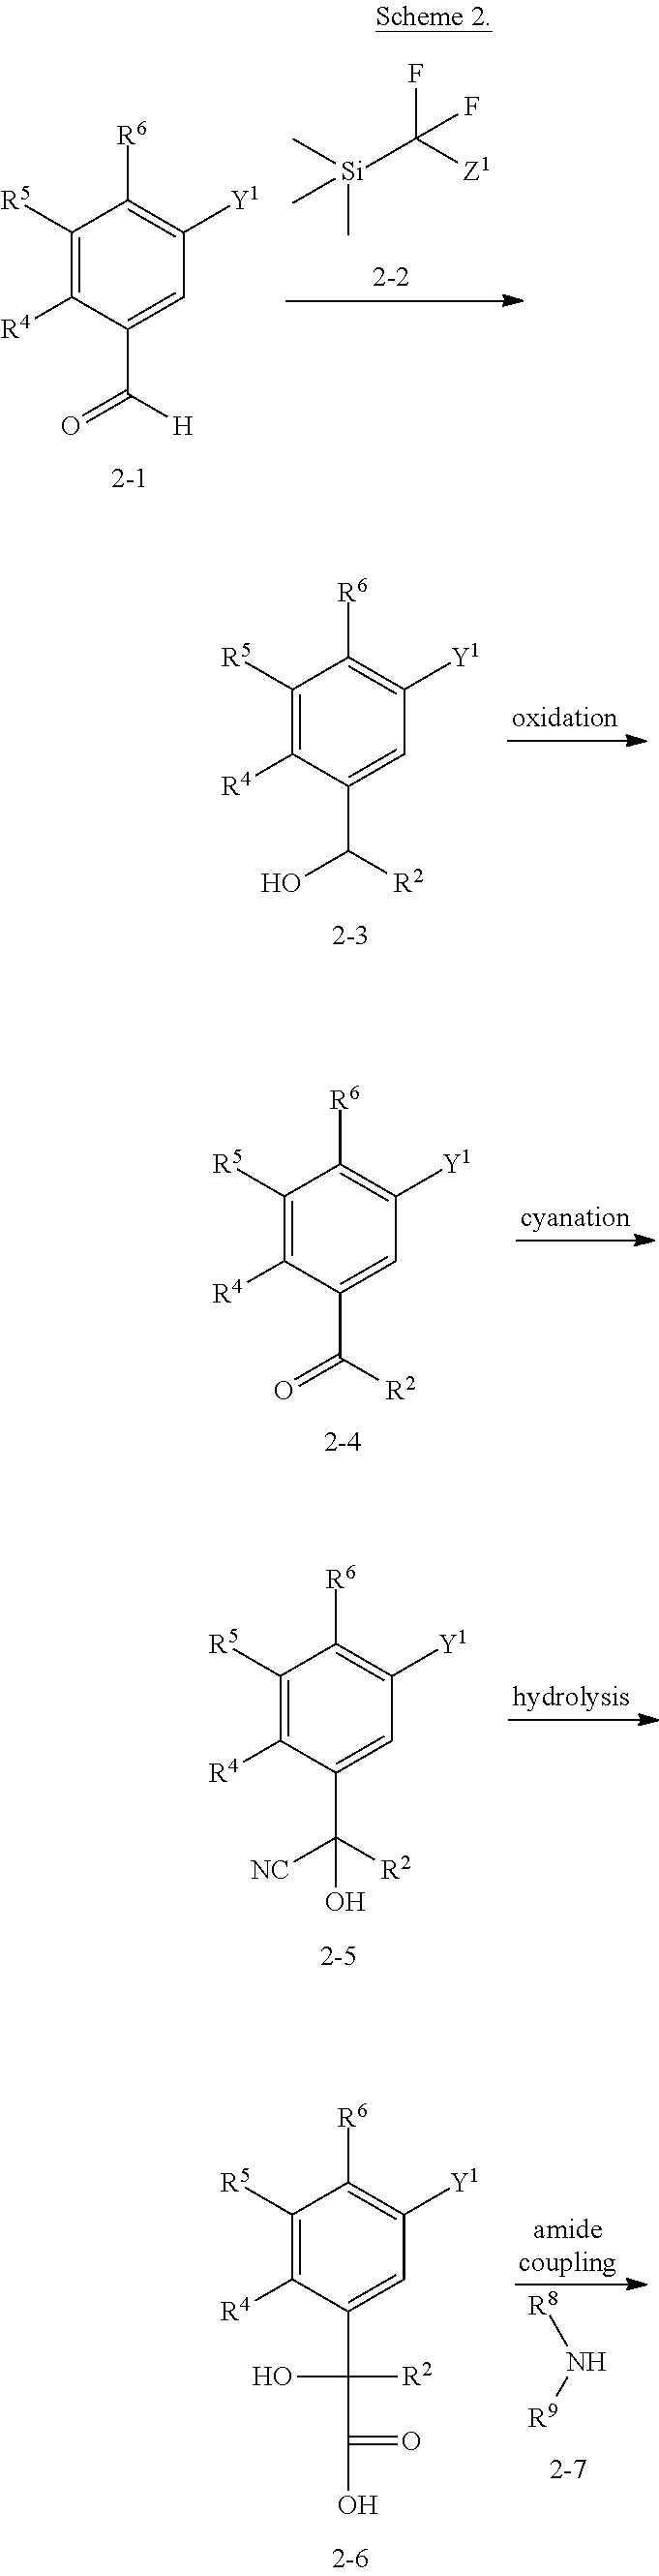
C1([R5])=C([R4])C(C(=O)[H])=CC([Y1])=C1[R6].[Si](C([Z1])(F)F)(C)(C)C.C1([R5])=C([R4])C(C(O)[R2])=CC([Y1])=C1[R6].C1([R5])=C([R4])C(C(=O)[R2])=CC([Y1])=C1[R6].C1([R5])=C([R4])C(C([NC])([R2])O)=CC([Y1])=C1[R6].C1([R5])=C([R4])C(C(O)(C(=O)O)[R2])=CC([Y1])=C1[R6].[R8]N[R9]
